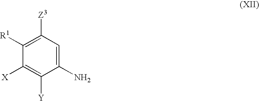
C1([R1])=C([Z3])C=C(N)C([Y])=C1[X]
